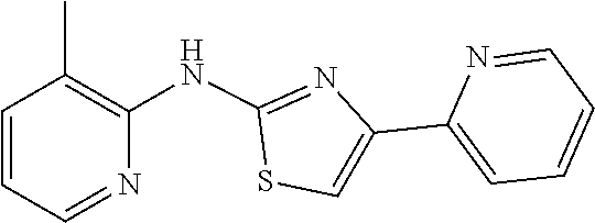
C1(NC2=C(C)C=CC=N2)=NC(C2=CC=CC=N2)=CS1
